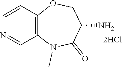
C1=CC2=C(C=N1)N(C)C(=O)C(N)CO2.[2HCl]
